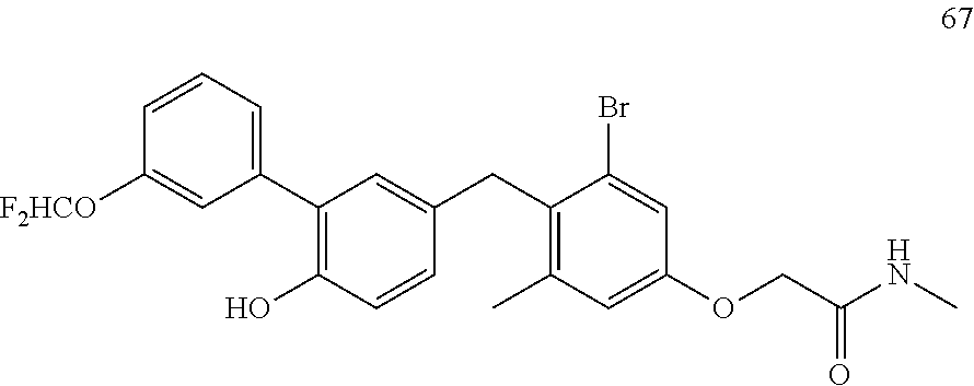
C1=CC=C(C2=C(O)C=CC(CC3=C(C)C=C(OCC(NC)=O)C=C3Br)=C2)C=C1[F2HCO]
